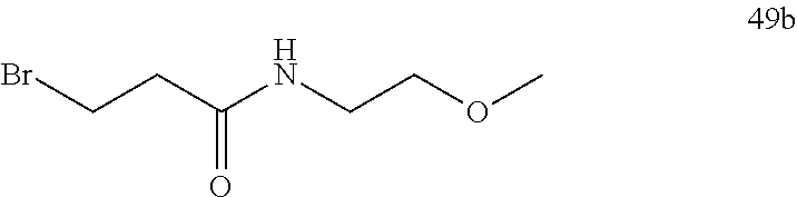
C(CC(NCCOC)=O)Br
